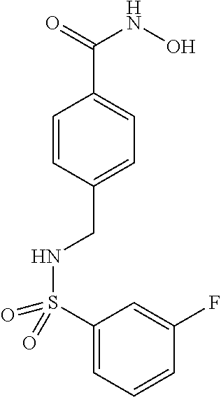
C1=CC(CNS(C2=CC=CC(F)=C2)(=O)=O)=CC=C1C(NO)=O
